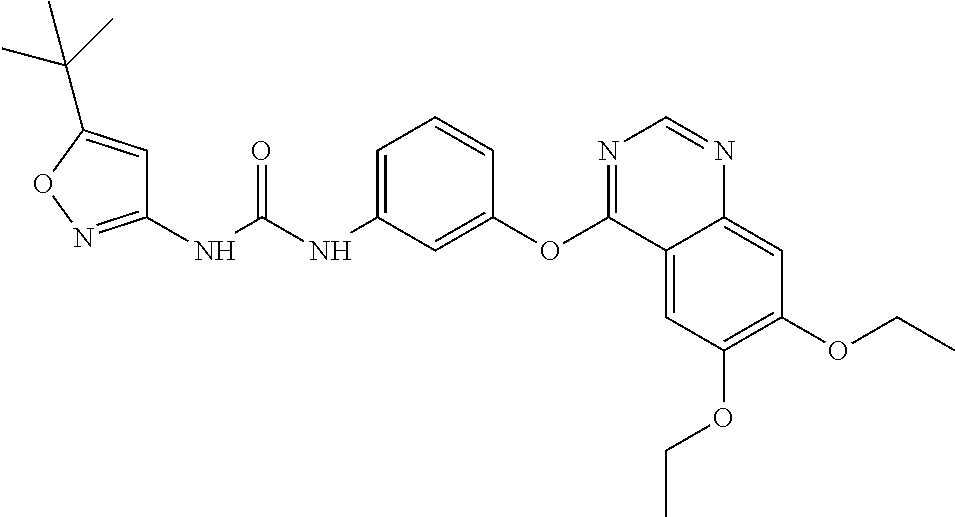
C1(NC(NC2=CC=CC(OC3=NC=NC4=CC(OCC)=C(OCC)C=C34)=C2)=O)=NOC(C(C)(C)C)=C1
